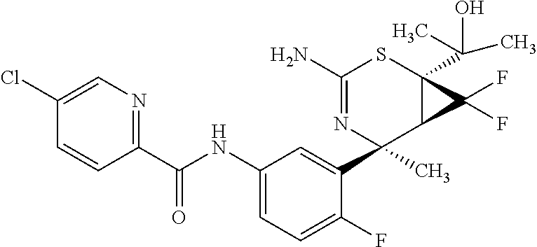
C1(N)=NC(C2=CC(NC(C3=NC=C(Cl)C=C3)=O)=CC=C2F)(C)C2C(C(O)(C)C)(S1)C2(F)F
